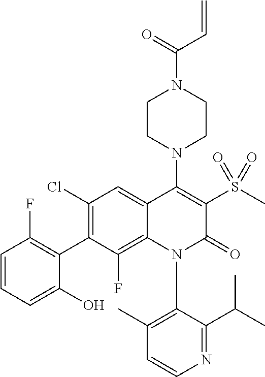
C1=CN=C(C(C)C)C(N2C(=O)C(S(C)(=O)=O)=C(N3CCN(C(=O)C=C)CC3)C3=CC(Cl)=C(C4=C(F)C=CC=C4O)C(F)=C23)=C1C
